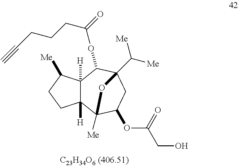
C12([H])C([H])(C([Me])CC1)C(OC(CCCC#C)=O)C1(C([Me])[Me])CC(OC(=O)CO)C2([Me])O1
